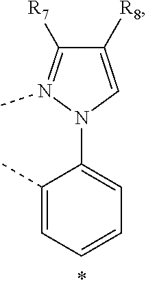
C1(C)=CC=CC=C1N1C=C([R8])C([R7])=N1C
